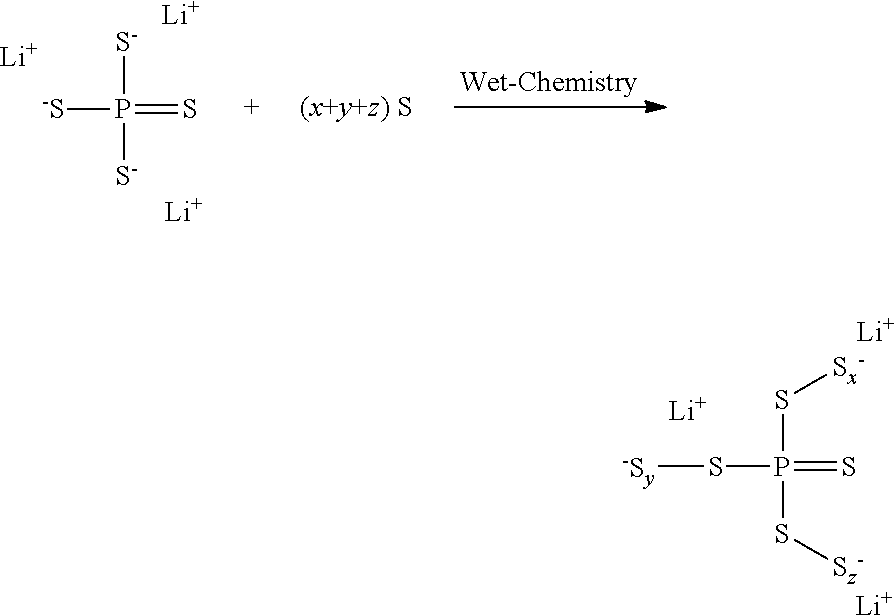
S(P(S[-Sy])(=S)S[Sz-])[Sx-].[Li].[Li].[Li].[S-]P([-S])(=S)[S-].[Li].[Li].[Li]
